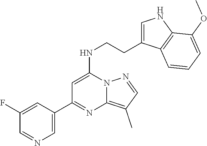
C12=C(C)C=NN1C(NCCC1=CNC3=C1C=CC=C3OC)=CC(C1=CN=CC(F)=C1)=N2
